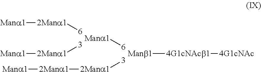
[3][2Mana1][Mana1].[6][2Mana1][Mana1].[6][Mana1].[3][2Mana1][2Mana1][Mana1].[Manb1][4G1cNAcb1][4G1cNAc]
